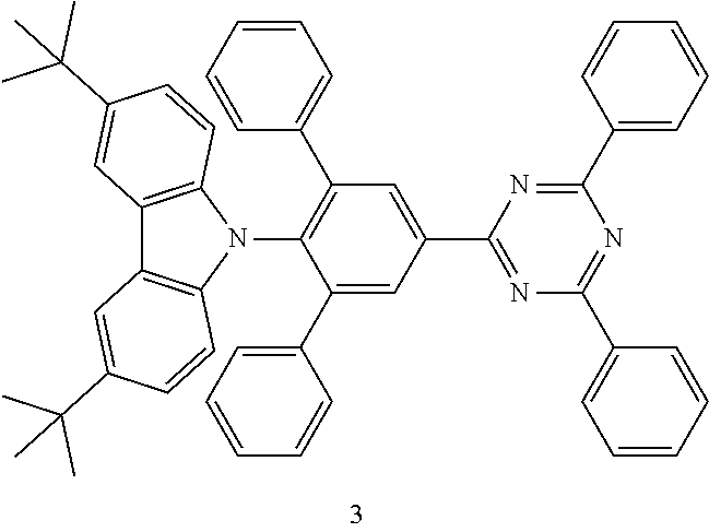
C12=C(N(C3=C(C4=CC=CC=C4)C=C(C4=NC(C5=CC=CC=C5)=NC(C5=CC=CC=C5)=N4)C=C3C3=CC=CC=C3)C3=C1C=C(C(C)(C)C)C=C3)C=CC(C(C)(C)C)=C2
